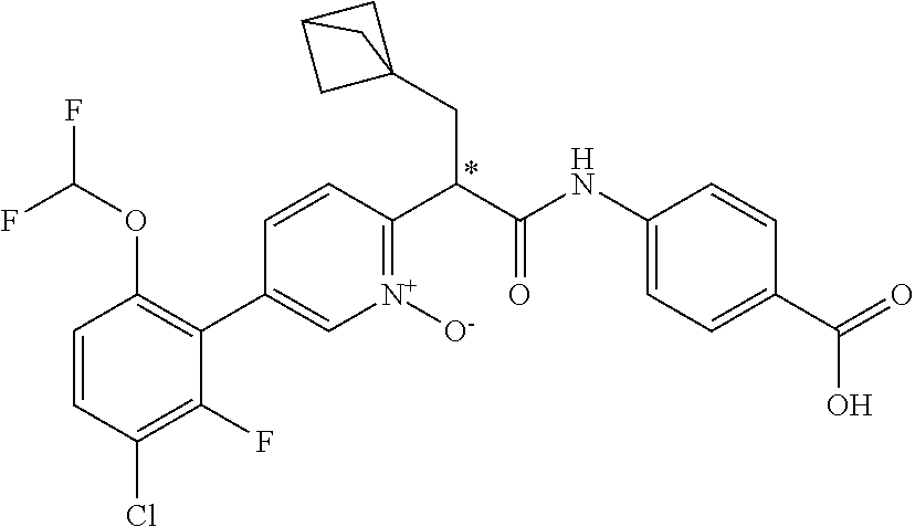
C1=CC(Cl)=C(F)C(C2=C[N+]([O-])=C(C(C(NC3=CC=C(C(=O)O)C=C3)=O)CC34CC(C3)C4)C=C2)=C1OC(F)F
